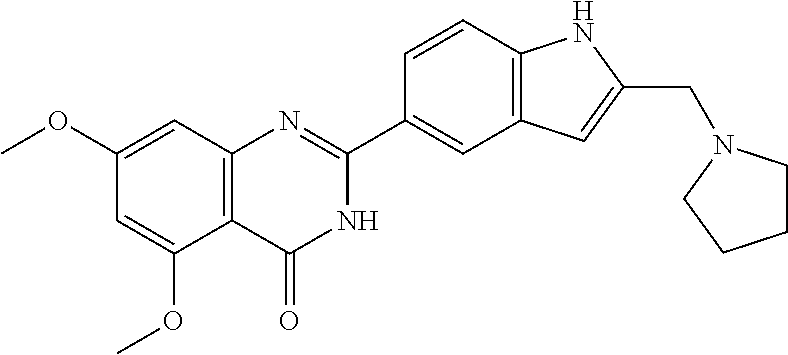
C12=C(C=C(OC)C=C1OC)N=C(C1=CC3=C(C=C1)NC(CN1CCCC1)=C3)NC2=O
